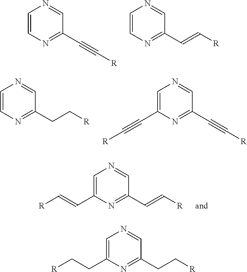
C1=CN=C(C#C[R])C=N1.C1=CN=C(C=C[R])C=N1.C1=CN=C(CC[R])C=N1.C1=C(C#C[R])N=C(C#C[R])C=N1.C1=C(C=C[R])N=C(C=C[R])C=N1.C1=C(CC[R])N=C(CC[R])C=N1
